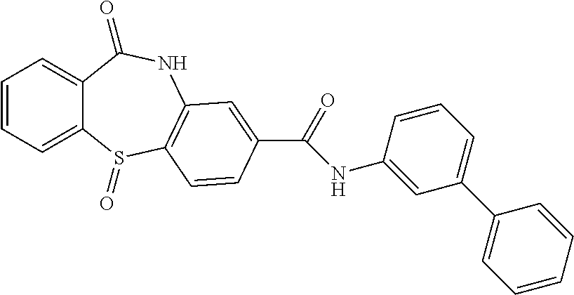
C1=CC=C2C(=C1)C(=O)NC1=C(S2=O)C=CC(C(=O)NC2=CC(C3=CC=CC=C3)=CC=C2)=C1
